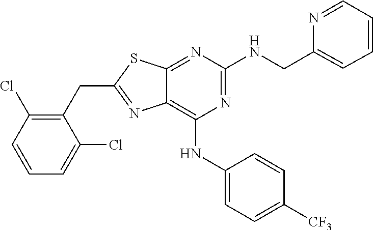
C1(CC2=NC3=C(NC4=CC=C([CF3])C=C4)N=C(NCC4=CC=CC=N4)N=C3S2)=C(Cl)C=CC=C1Cl
